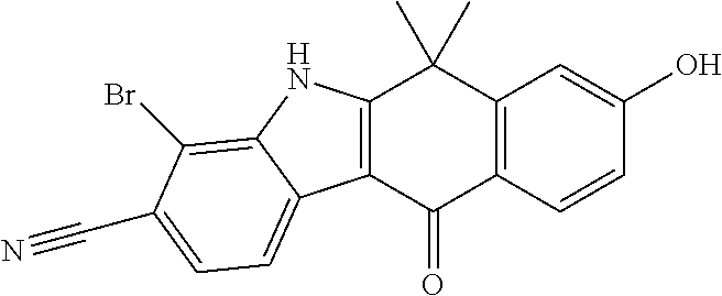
C12=C(C=CC(O)=C1)C(=O)C1=C(C2(C)C)NC2=C(Br)C(C#N)=CC=C12
